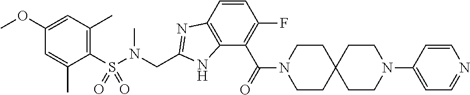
C1(OC)=CC(C)=C(S(N(CC2=NC3=C(N2)C(C(=O)N2CCC4(CC2)CCN(C2=CC=NC=C2)CC4)=C(F)C=C3)C)(=O)=O)C(C)=C1
